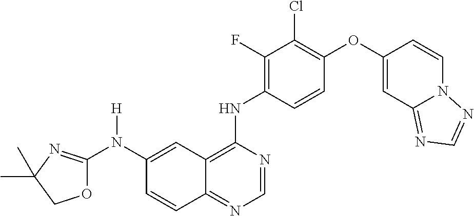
C1(N(C2=NC(C)(C)CO2)[H])=CC2=C(NC3=C(F)C(Cl)=C(OC4=CC5=NC=NN5C=C4)C=C3)N=CN=C2C=C1
